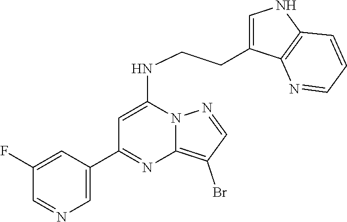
C1(C2=NC3=C(Br)C=NN3C(NCCC3=CNC4=C3N=CC=C4)=C2)=CN=CC(F)=C1
